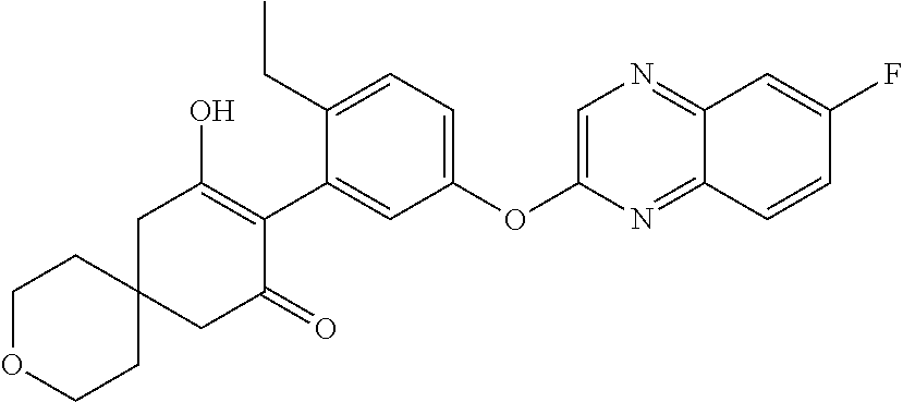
C1OCCC2(C1)CC(=O)C(C1=CC(OC3=CN=C4C(=N3)C=CC(F)=C4)=CC=C1CC)=C(O)C2
